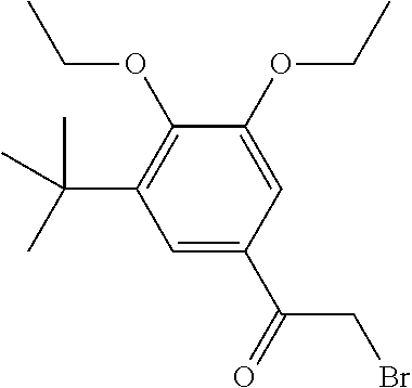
C1=C(C(CBr)=O)C=C(OCC)C(OCC)=C1C(C)(C)C
